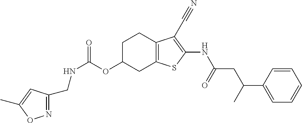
N(C(OC1CC2=C(CC1)C(C#N)=C(NC(CC(C1=CC=CC=C1)C)=O)S2)=O)CC1=NOC(C)=C1
